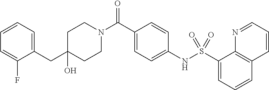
C1(O)(CC2=CC=CC=C2F)CCN(C(C2=CC=C(NS(C3=CC=CC4=C3N=CC=C4)(=O)=O)C=C2)=O)CC1
